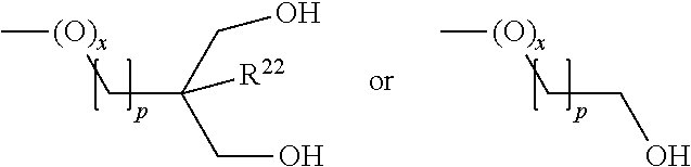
C(C(CO)(CO)[R22])[(O)x]C.C(CO)[(O)x]C
